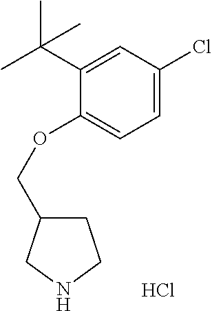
C1(OCC2CCNC2)=CC=C(Cl)C=C1C(C)(C)C.Cl
